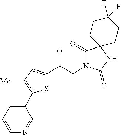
S1C(C(CN2C(=O)C3(NC2=O)CCC(F)(F)CC3)=O)=CC([Me])=C1C1=CC=CN=C1
